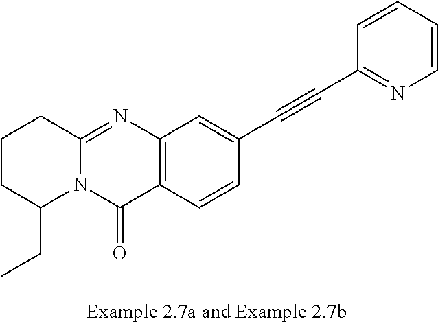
C12=NC3=C(C(=O)N1C(CC)CCC2)C=CC(C#CC1=NC=CC=C1)=C3
